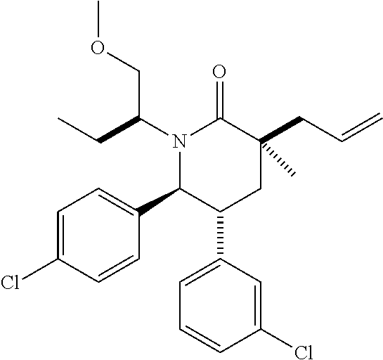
N1(C(CC)COC)C(C2=CC=C(Cl)C=C2)C(C2=CC=CC(Cl)=C2)CC(CC=C)(C)C1=O
